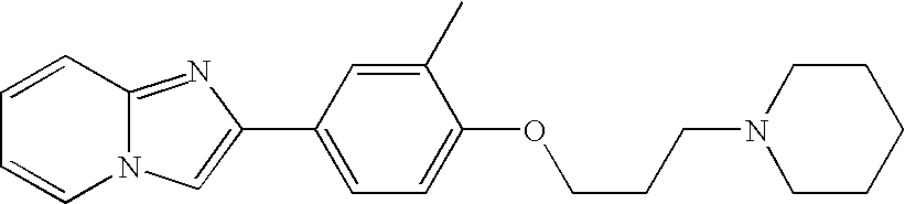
C1=CC2=NC(C3=CC=C(OCCCN4CCCCC4)C(C)=C3)=CN2C=C1
